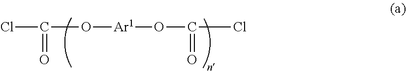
ClC(O[Ar1]OC(Cl)=O)=O
